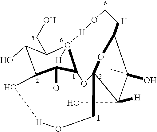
C1(O)C2C(O)C3O([H])(C1CO)[H]OCCC1C(O)(C)C([H])(O)C(O3)(CO[H]O2)O1.[H].I
